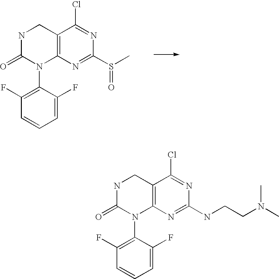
C12=C(N=C(S(C)=O)N=C1Cl)N(C1=C(F)C=CC=C1F)C(=O)NC2.C12=C(N=C(NCCN(C)C)N=C1Cl)N(C1=C(F)C=CC=C1F)C(=O)NC2
